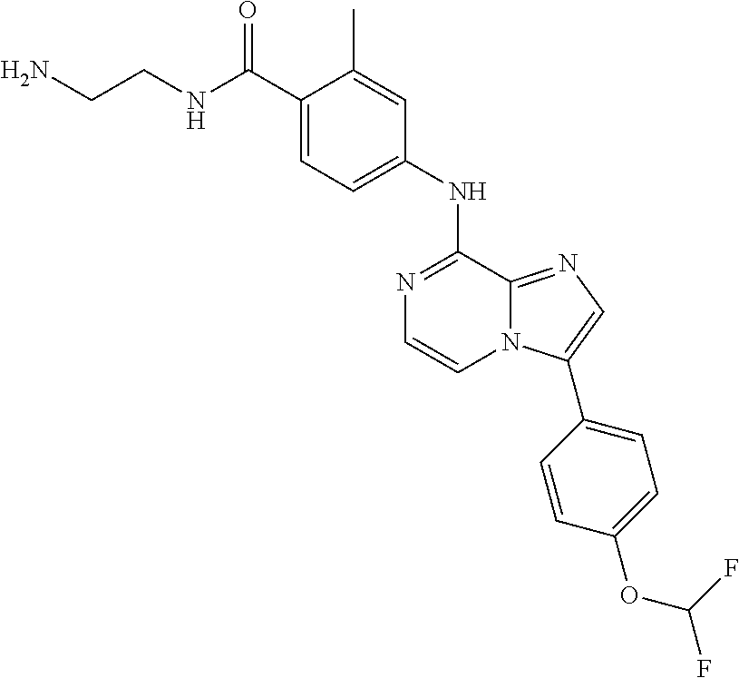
C1(C(NCCN)=O)=CC=C(NC2=NC=CN3C2=NC=C3C2=CC=C(OC(F)F)C=C2)C=C1C
